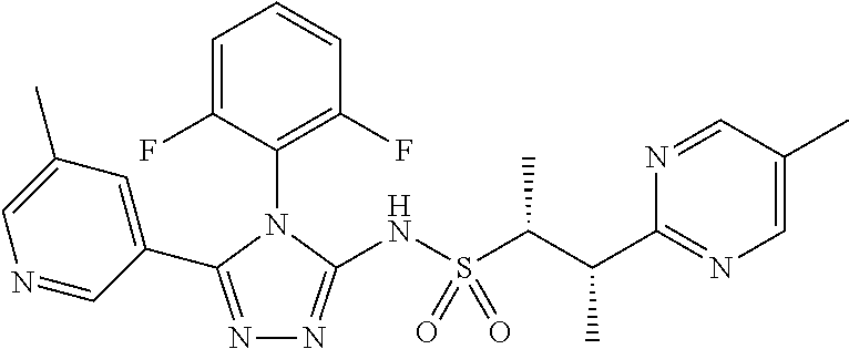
N1=CC(C2=NN=C(NS(C(C(C)C3=NC=C(C)C=N3)C)(=O)=O)N2C2=C(F)C=CC=C2F)=CC(C)=C1
